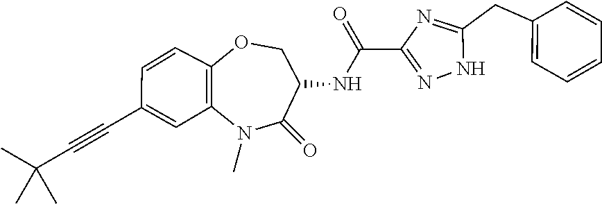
N1C(CC2=CC=CC=C2)=NC(C(NC2C(=O)N(C)C3=C(C=CC(C#CC(C)(C)C)=C3)OC2)=O)=N1
